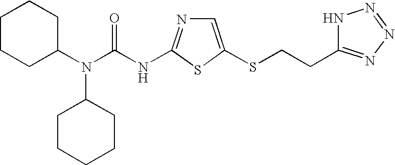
N1C(CCSC2=CN=C(NC(N(C3CCCCC3)C3CCCCC3)=O)S2)=NN=N1
